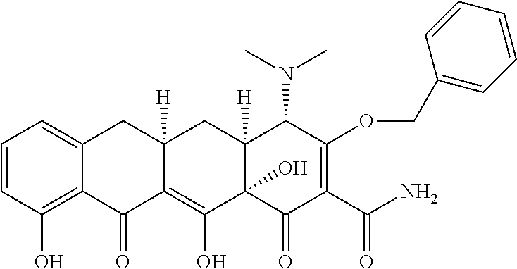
C1=CC(O)=C2C(=C1)CC1([H])C(=C(O)C3(O)C([H])(C1)C(N(C)C)C(OCC1=CC=CC=C1)=C(C(N)=O)C3=O)C2=O
